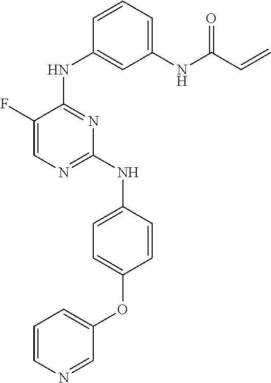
N(C1=NC=C(F)C(NC2=CC(NC(=O)C=C)=CC=C2)=N1)C1=CC=C(OC2=CC=CN=C2)C=C1
